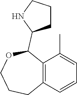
C12=C(C(C)=CC=C1)C(C1CCCN1)OCCC2
